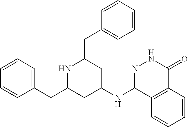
N(C1=NNC(=O)C2=C1C=CC=C2)C1CC(CC2=CC=CC=C2)NC(CC2=CC=CC=C2)C1
